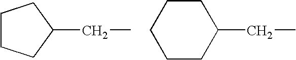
C1CCC(CC)C1.C1CCCCC1CC
